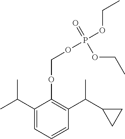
C1(C(C)C)=CC=CC(C(C2CC2)C)=C1OCOP(OCC)(=O)OCC
